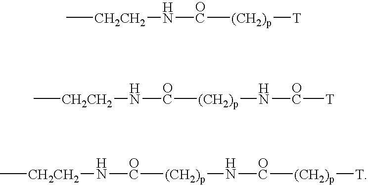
C[CH2CH2]N[OC][(CH2)p][T].C[CH2CH2]N[OC][(CH2)p]N[OC][T].C[CH2CH2]N[OC][(CH2)p]N[OC][(CH2)p][T]
